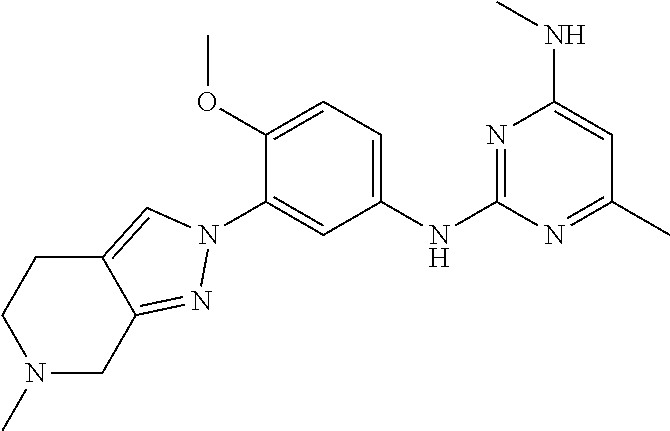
C1(NC2=NC(NC)=CC(C)=N2)=CC=C(OC)C(N2C=C3C(=N2)CN(C)CC3)=C1
